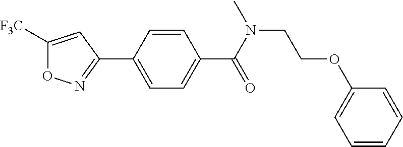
C1([F3C])=CC(C2=CC=C(C(N(C)CCOC3=CC=CC=C3)=O)C=C2)=NO1
